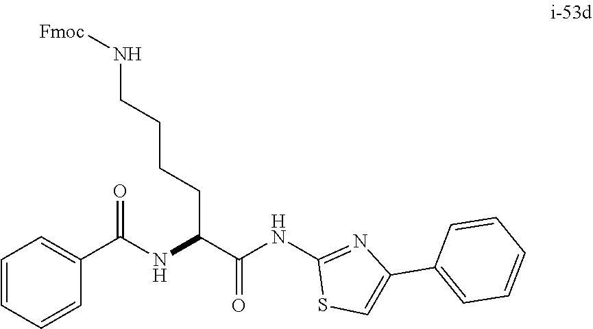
C1=CC=CC(C(NC(C(NC2=NC(C3=CC=CC=C3)=CS2)=O)CCCCN[Fmoc])=O)=C1
